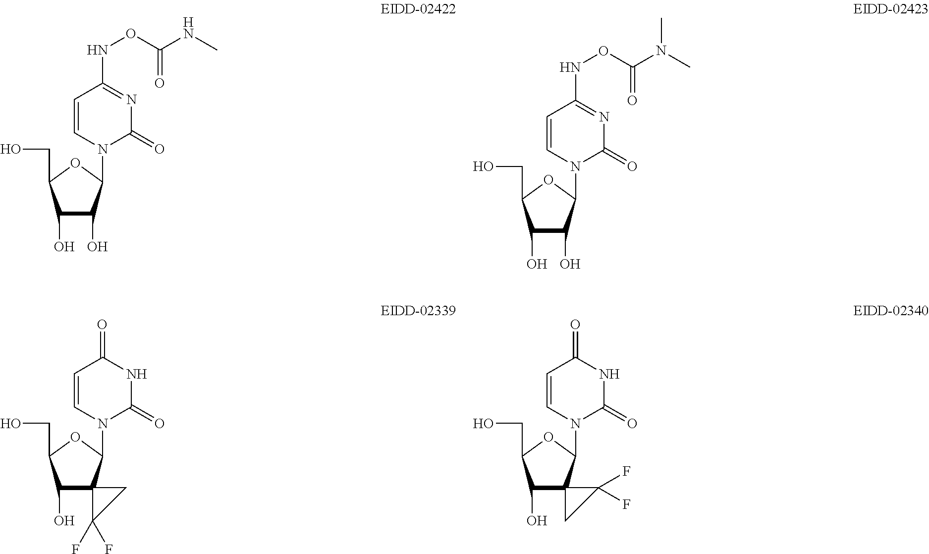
C1(O)C(O)C(N2C(=O)N=C(NOC(NC)=O)C=C2)OC1CO.C1(O)C(O)C(N2C(=O)N=C(NOC(N(C)C)=O)C=C2)OC1CO.C1(O)C2(C(N3C(=O)NC(=O)C=C3)OC1CO)C(F)(F)C2.C1(O)C2(C(N3C(=O)NC(=O)C=C3)OC1CO)CC2(F)F
